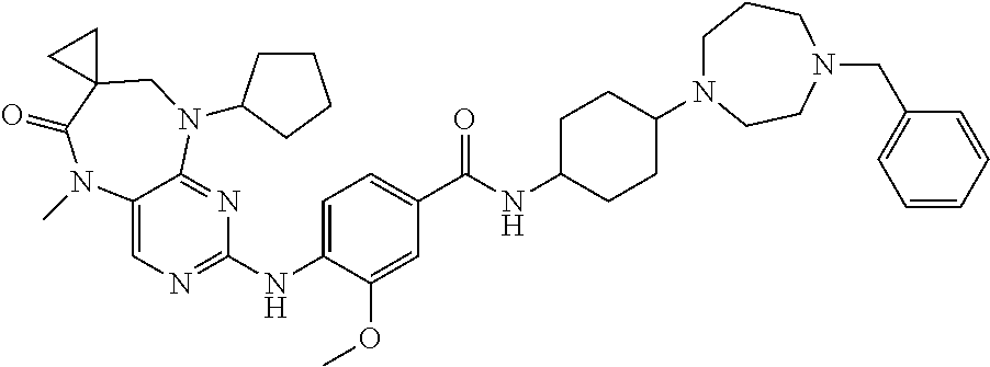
C1=C(NC2=NC=C3C(=N2)N(C2CCCC2)CC2(C(=O)N3C)CC2)C(OC)=CC(C(NC2CCC(N3CCCN(CC4=CC=CC=C4)CC3)CC2)=O)=C1
